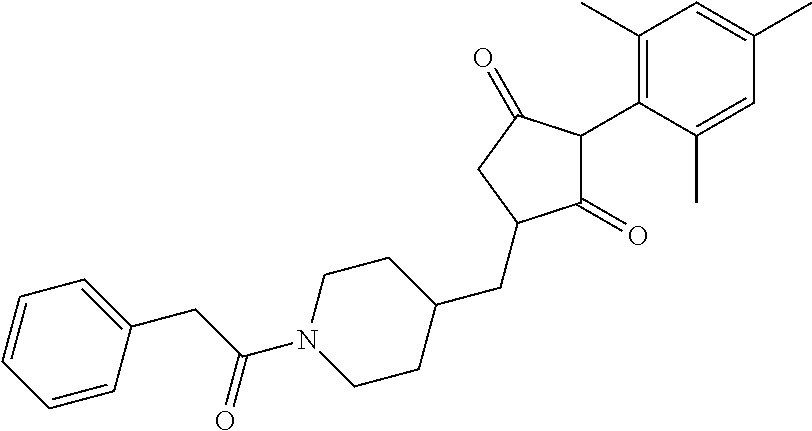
C1(=O)C(C2=C(C)C=C(C)C=C2C)C(=O)CC1CC1CCN(C(CC2=CC=CC=C2)=O)CC1
